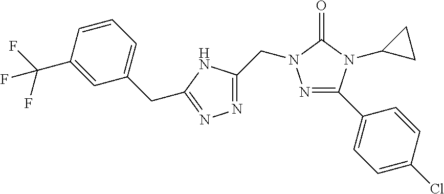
N1=C(C2=CC=C(Cl)C=C2)N(C2CC2)C(=O)N1CC1=NN=C(CC2=CC=CC(C(F)(F)F)=C2)N1
